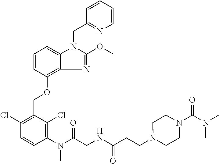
C1(Cl)=C(COC2=C3C(=CC=C2)N(CC2=NC=CC=C2)C(OC)=N3)C(Cl)=C(N(C(CNC(CCN2CCN(C(N(C)C)=O)CC2)=O)=O)C)C=C1
